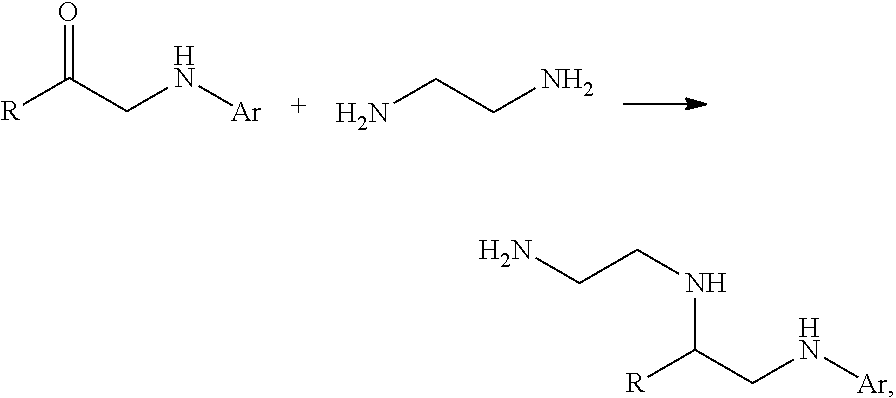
[R]C(CN[Ar])=O.NCCN.[R]C(CN[Ar])NCCN
